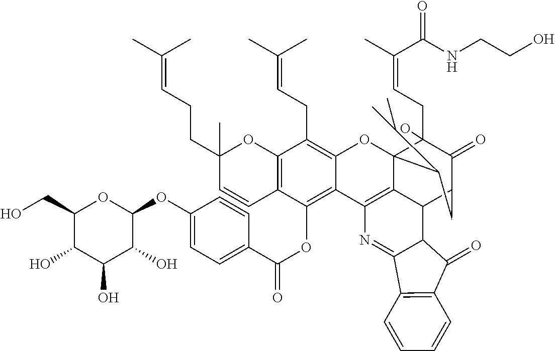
C12=C(C(OC(=O)C3=CC=C(OC4OC(CO)C(O)C(O)C4O)C=C3)=C3C(=C1CC=C(C)C)OC14C5=C3N=C3C(C5C(C(=O)C1(CC=C(C(=O)NCCO)C)O)CC4C(C)C)C(=O)C1=C3C=CC=C1)C=CC(CCC=C(C)C)(C)O2
